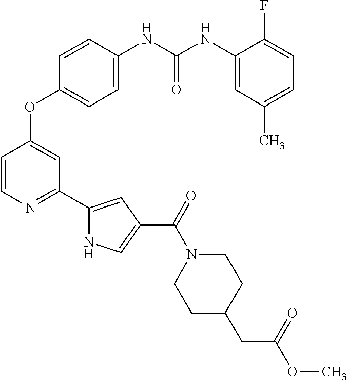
C1=CC(NC(NC2=CC(C)=CC=C2F)=O)=CC=C1OC1=CC(C2=CC(C(N3CCC(CC(=O)OC)CC3)=O)=CN2)=NC=C1
